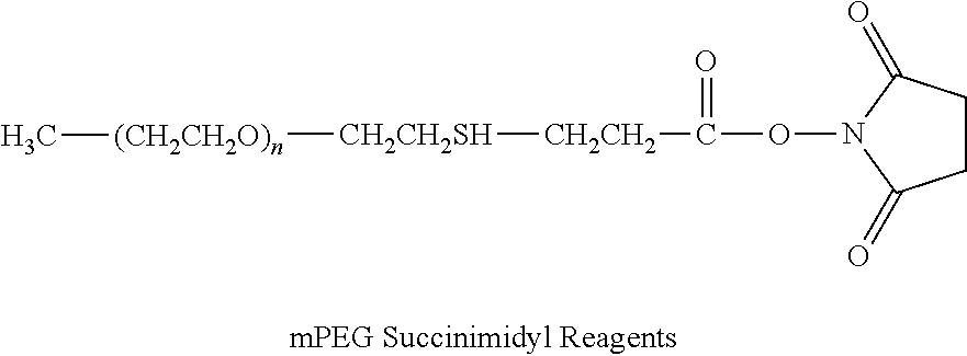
[CH2CH2SH]([CH2CH2]C(=O)ON1C(=O)CCC1=O)[(CH2CH2O)n]C
